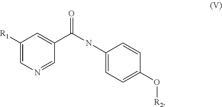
C1([R1])=CN=CC(C(NC2=CC=C(O[R2])C=C2)=O)=C1
